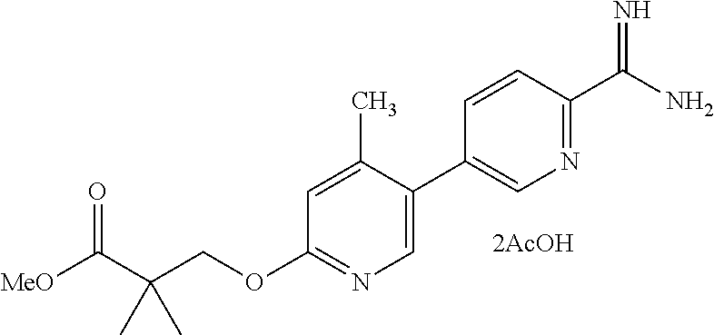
C1=C(C2=CN=C(C(N)=N)C=C2)C(C)=CC(OCC(C([MeO])=O)(C)C)=N1
